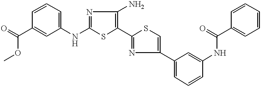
N(C1=NC(N)=C(C2=NC(C3=CC=CC(NC(C4=CC=CC=C4)=O)=C3)=CS2)S1)C1=CC=CC(C(OC)=O)=C1
